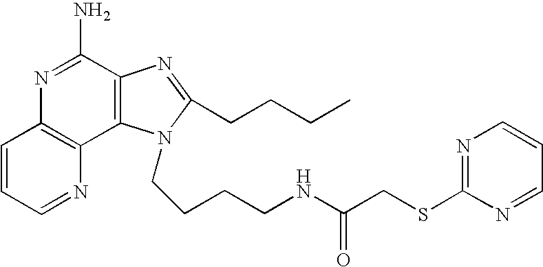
C1=CC=NC2=C1N=C(N)C1=C2N(CCCCNC(CSC2=NC=CC=N2)=O)C(CCCC)=N1
